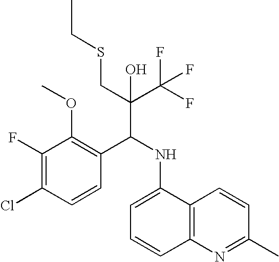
C1(F)=C(Cl)C=CC(C(NC2=CC=CC3=C2C=CC(C)=N3)C(C(F)(F)F)(CSCC)O)=C1OC
